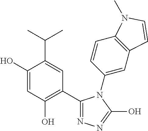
C1(C2=C(O)C=C(O)C(C(C)C)=C2)=NN=C(O)N1C1=CC2=C(C=C1)N(C)C=C2
